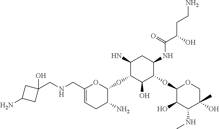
C1(N)C(OC2OC(CNCC3(O)CC(N)C3)=CCC2N)C(O)C(OC2C(O)C(NC)C(O)(C)CO2)C(NC(C(O)CCN)=O)C1
